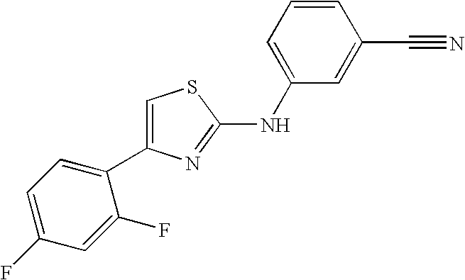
C1=C(NC2=NC(C3=CC=C(F)C=C3F)=CS2)C=C(C#N)C=C1
